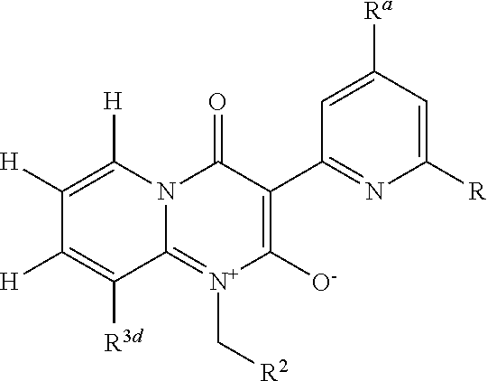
C1([H])=C([H])N2C(=[N+](C[R2])C([O-])=C(C3=NC([R])=CC([Ra])=C3)C2=O)C([R3d])=C1[H]
